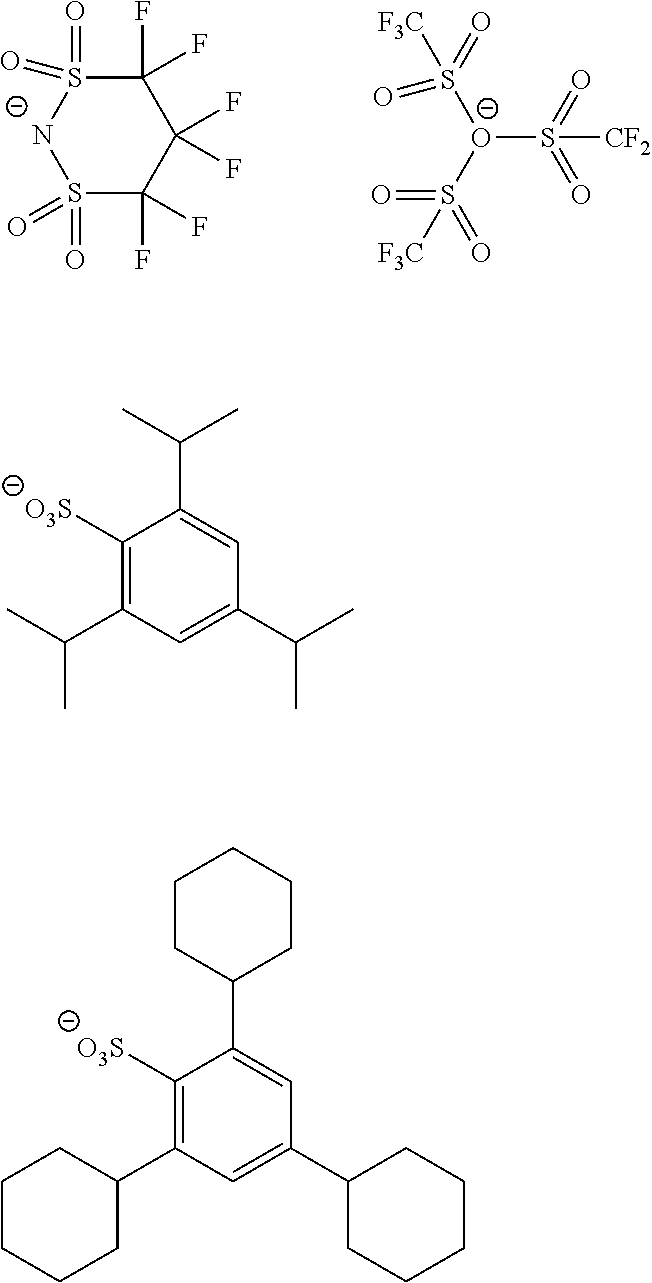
S1(=O)(=O)C(F)(F)C(F)(F)C(F)(F)S(=O)(=O)[N-]1.S([CF2])([O-](S([F3C])(=O)=O)S(=O)(=O)[F3C])(=O)=O.C1([O3S])=C(C2CCCCC2)C=C(C2CCCCC2)C=C1C1CCCCC1.C1([O3S])=C(C(C)C)C=C(C(C)C)C=C1C(C)C
